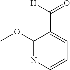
C1(OC)=NC=CC=C1C([H])=O
